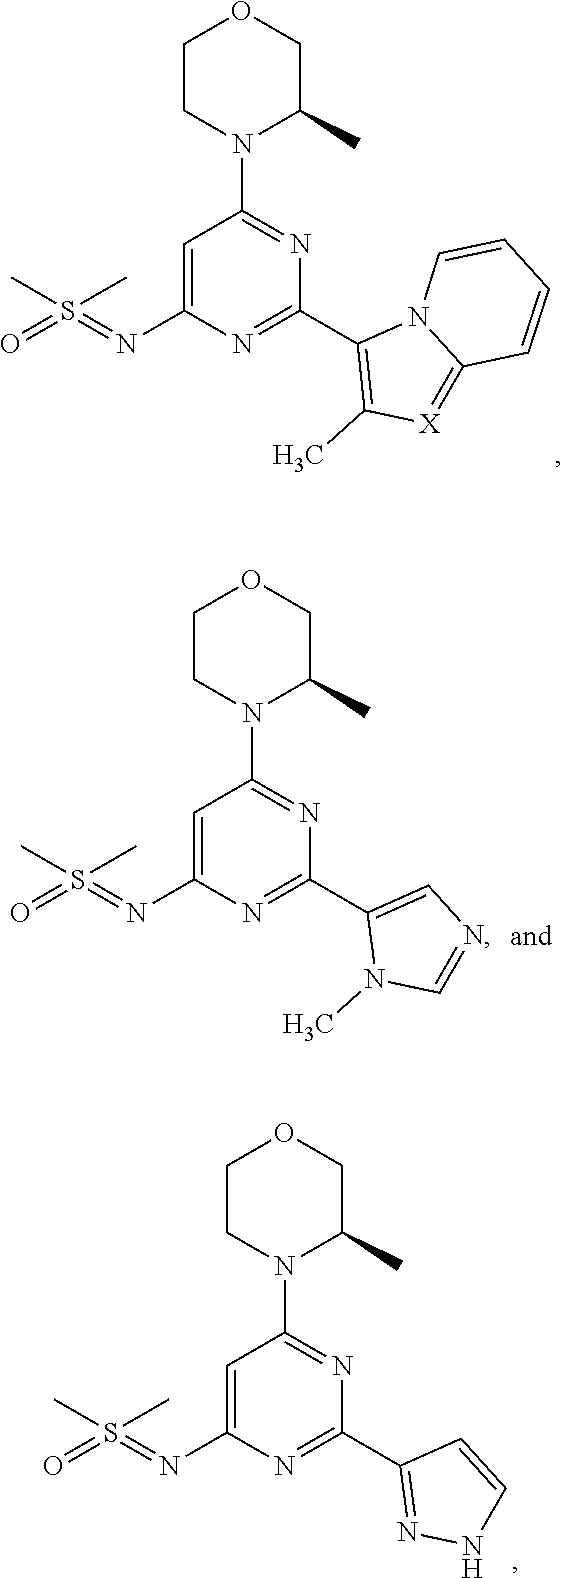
N(C1=CC(N2CCOCC2C)=NC(C2=C(C)[X]=C3N2C=CC=C3)=N1)=S(=O)(C)C.N(C1=CC(N2CCOCC2C)=NC(C2=CN=CN2C)=N1)=S(=O)(C)C.N(C1=CC(N2CCOCC2C)=NC(C2=NNC=C2)=N1)=S(=O)(C)C
